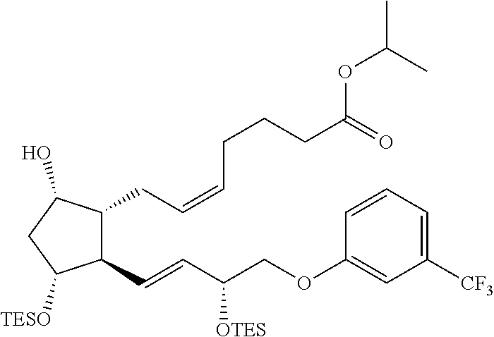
C1(C=CC(COC2=CC([CF3])=CC=C2)[OTES])C(CC=CCCCC(=O)OC(C)C)C(O)CC1[TESO]
